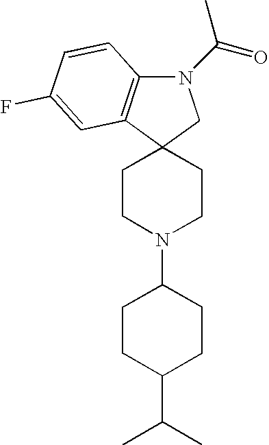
N1(C(=O)C)C2=C(C3(C1)CCN(C1CCC(C(C)C)CC1)CC3)C=C(F)C=C2
